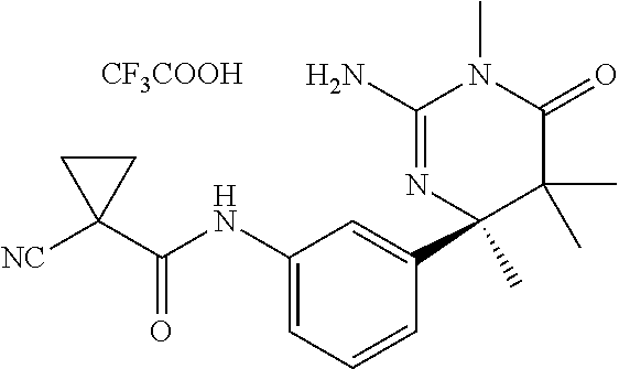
[NC]C1(C(NC2=CC=CC(C3(C)C(C)(C)C(=O)N(C)C(N)=N3)=C2)=O)CC1.[CF3COOH]
